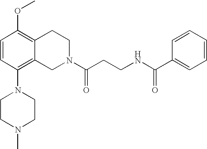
C1=CC(N2CCN(C)CC2)=C2C(=C1OC)CCN(C(CCNC(C1=CC=CC=C1)=O)=O)C2
